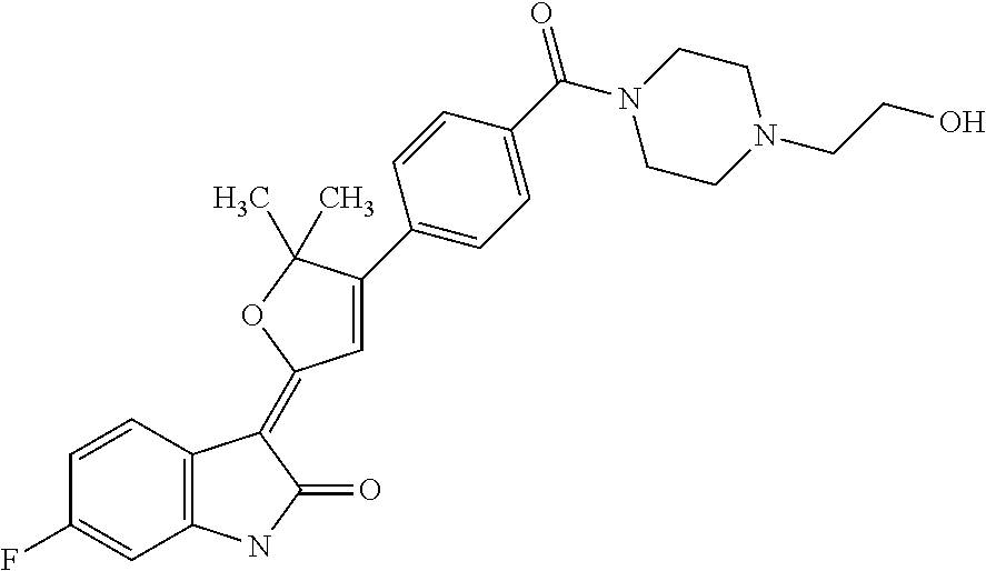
C1(F)=CC2=C(C=C1)C(=C1C=C(C3=CC=C(C(=O)N4CCN(CCO)CC4)C=C3)C(C)(C)O1)C(=O)N2
